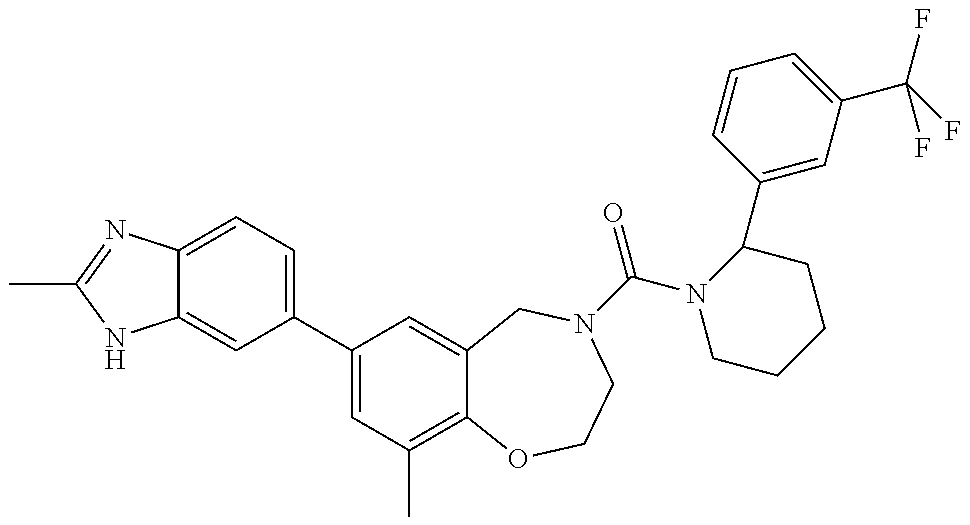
C12=CC(C3=CC(C)=C4C(=C3)CN(C(N3CCCCC3C3=CC(C(F)(F)F)=CC=C3)=O)CCO4)=CC=C1N=C(C)N2
